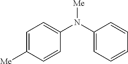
C1=C([Me])C=CC(N(C2=CC=CC=C2)[Me])=C1
